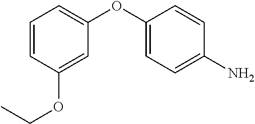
C1=C(OC2=CC=CC(OCC)=C2)C=CC(N)=C1
